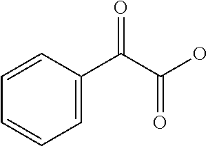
C1=C(C(C(O)=O)=O)C=CC=C1
